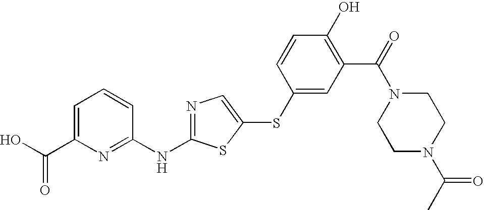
C1=C(C(O)=O)N=C(NC2=NC=C(SC3=CC(C(=O)N4CCN(C(C)=O)CC4)=C(O)C=C3)S2)C=C1
